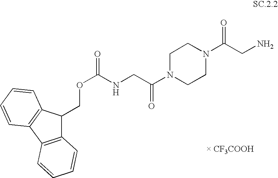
C12=C(C3=C(C1COC(=O)NCC(N1CCN(C(CN)=O)CC1)=O)C=CC=C3)C=CC=C2
